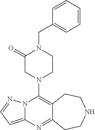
N12C(=CC=N1)N=C1C(=C2N2CCN(CC3=CC=CC=C3)C(=O)C2)CCNCC1
